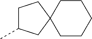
C1C(C)CC2(C1)CCCCC2
